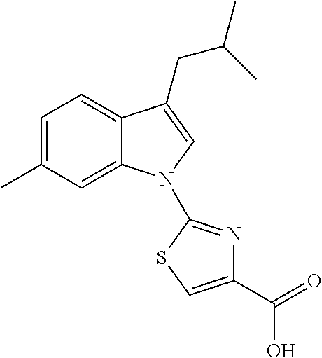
C1=C(C)C=C2C(=C1)C(CC(C)C)=CN2C1=NC(C(O)=O)=CS1
